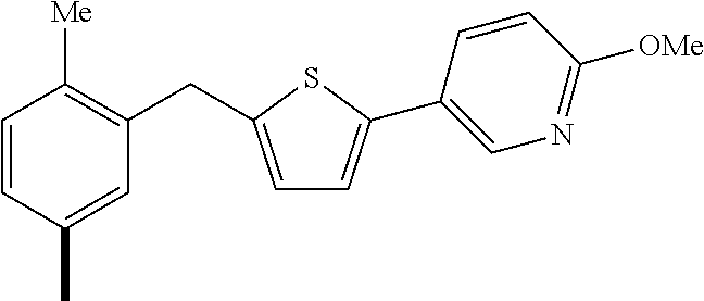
C1=CC(C)=CC(CC2=CC=C(C3=CN=C([OMe])C=C3)S2)=C1[Me]
